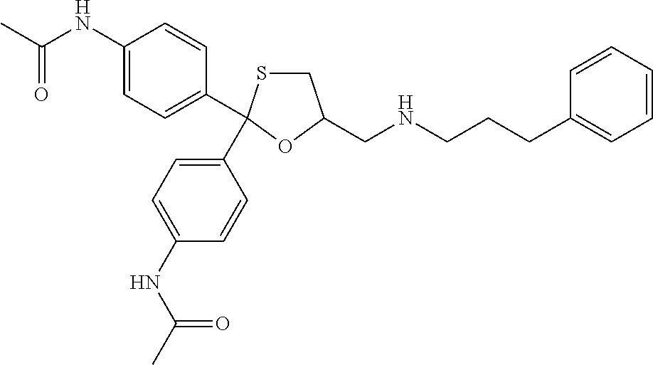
C1(C2(C3=CC=C(NC(C)=O)C=C3)SCC(CNCCCC3=CC=CC=C3)O2)=CC=C(NC(C)=O)C=C1
